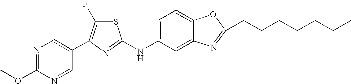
C1(OC)=NC=C(C2=C(F)SC(NC3=CC=C4C(=C3)N=C(CCCCCCC)O4)=N2)C=N1
